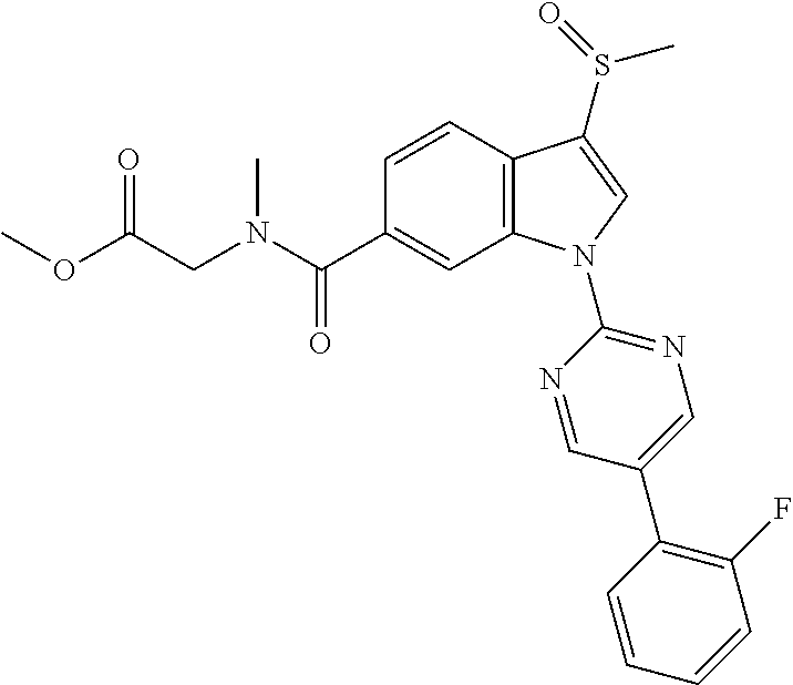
C(CN(C)C(C1=CC2=C(C=C1)C(S(=O)C)=CN2C1=NC=C(C2=C(F)C=CC=C2)C=N1)=O)(OC)=O
